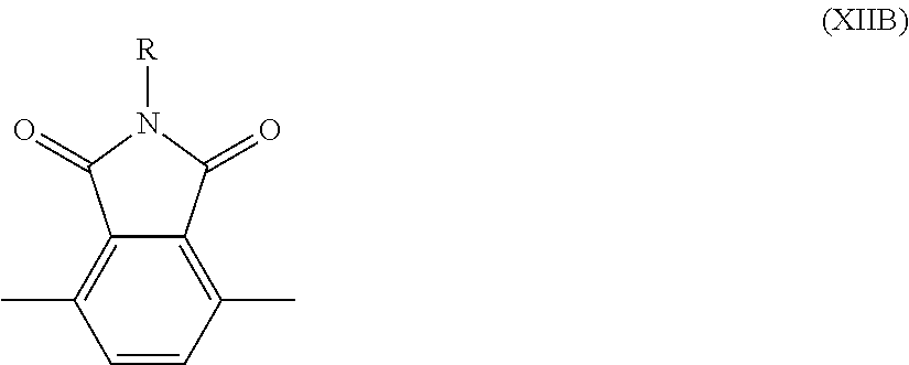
C12=C(C)C=CC(C)=C1C(=O)N([R])C2=O
